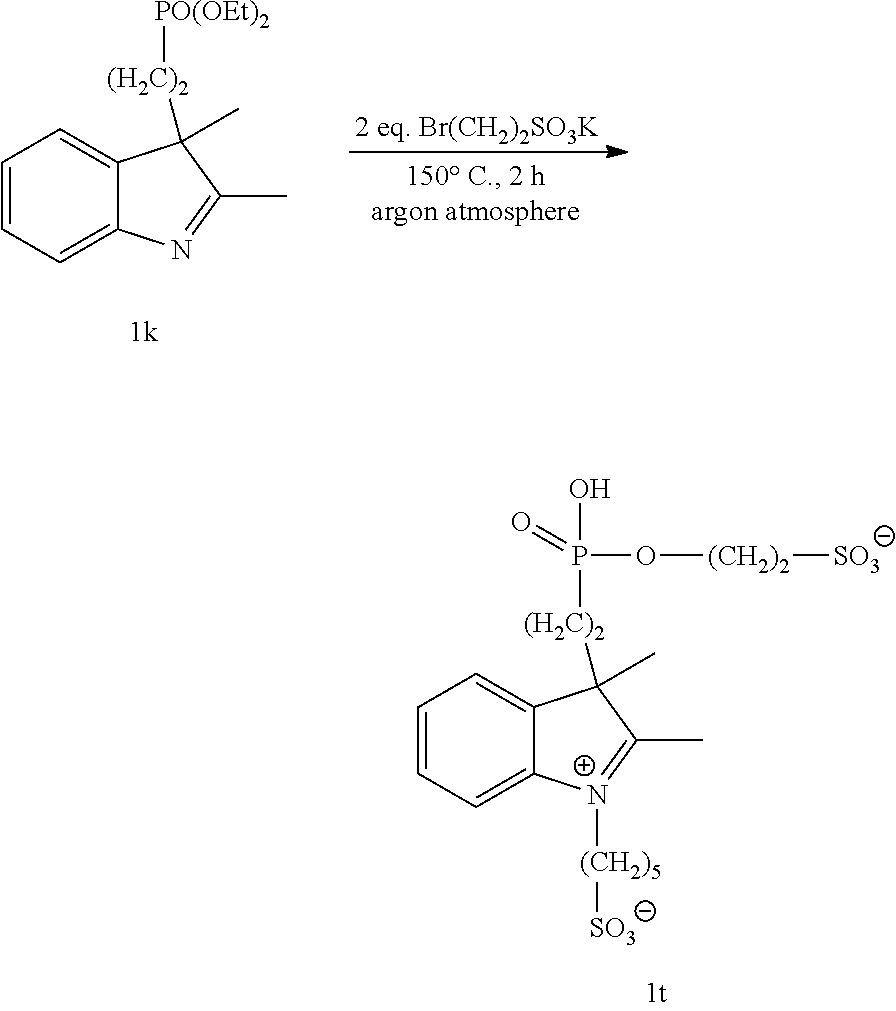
C1=CC=C2C(=C1)C(C)([(H2C)2][PO(OEt)2])C(C)=N2.[2 eq. Br(CH2)2SO3K].C1=CC=C2C(=C1)C(C)([(H2C)2]P(O[(CH2)2][SO3])(=O)O)C(C)=[N+]2[(CH2)5][SO3]
